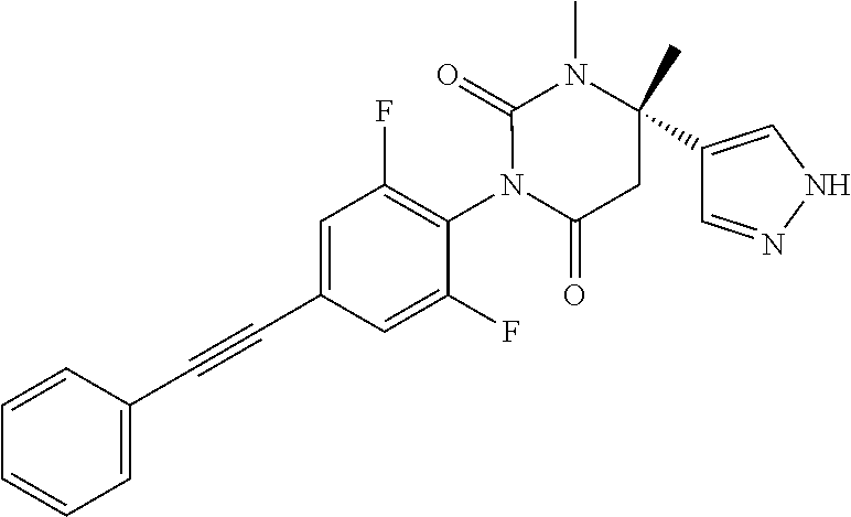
C1=CC(C#CC2=CC(F)=C(N3C(=O)CC(C4=CNN=C4)(C)N(C)C3=O)C(F)=C2)=CC=C1
